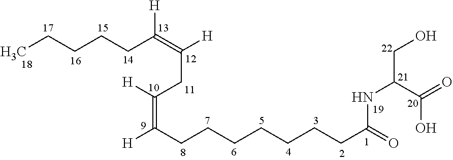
[H]C(CCCCCCCC(=O)NC(C(O)=O)CO)=C(CC(=C(CCCCC)[H])[H])[H]
